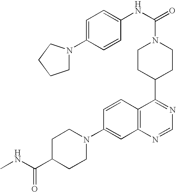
C1CC(C2=NC=NC3=C2C=CC(N2CCC(C(NC)=O)CC2)=C3)CCN1C(=O)NC1=CC=C(N2CCCC2)C=C1
